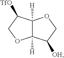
C12([H])C([H])(C([OH])CO1)OCC2[TfO]
